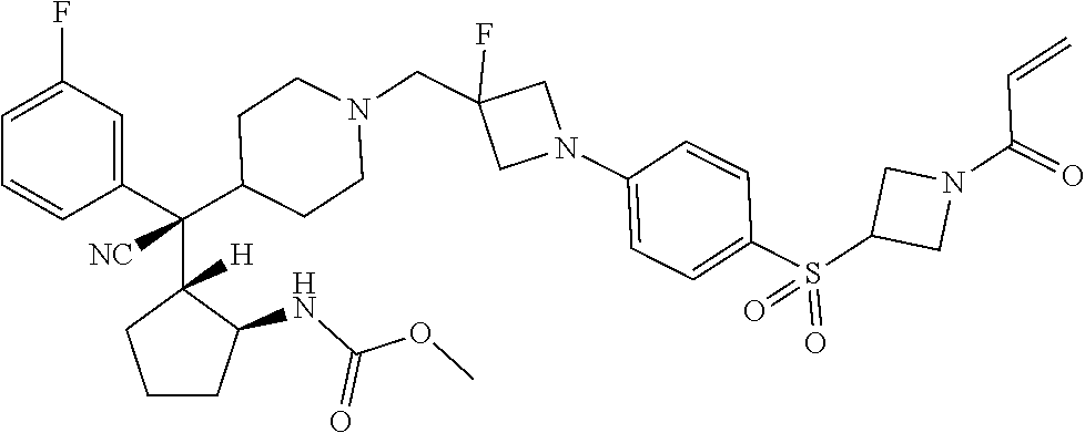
C1=C(F)C=C(C(C2([H])CCCC2NC(OC)=O)(C2CCN(CC3(F)CN(C4=CC=C(S(C5CN(C(=O)C=C)C5)(=O)=O)C=C4)C3)CC2)[NC])C=C1
